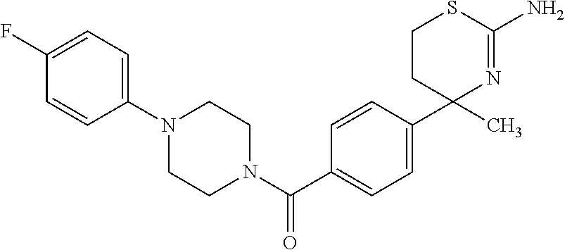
C1(N2CCN(C(C3=CC=C(C4(C)N=C(N)SCC4)C=C3)=O)CC2)=CC=C(F)C=C1
